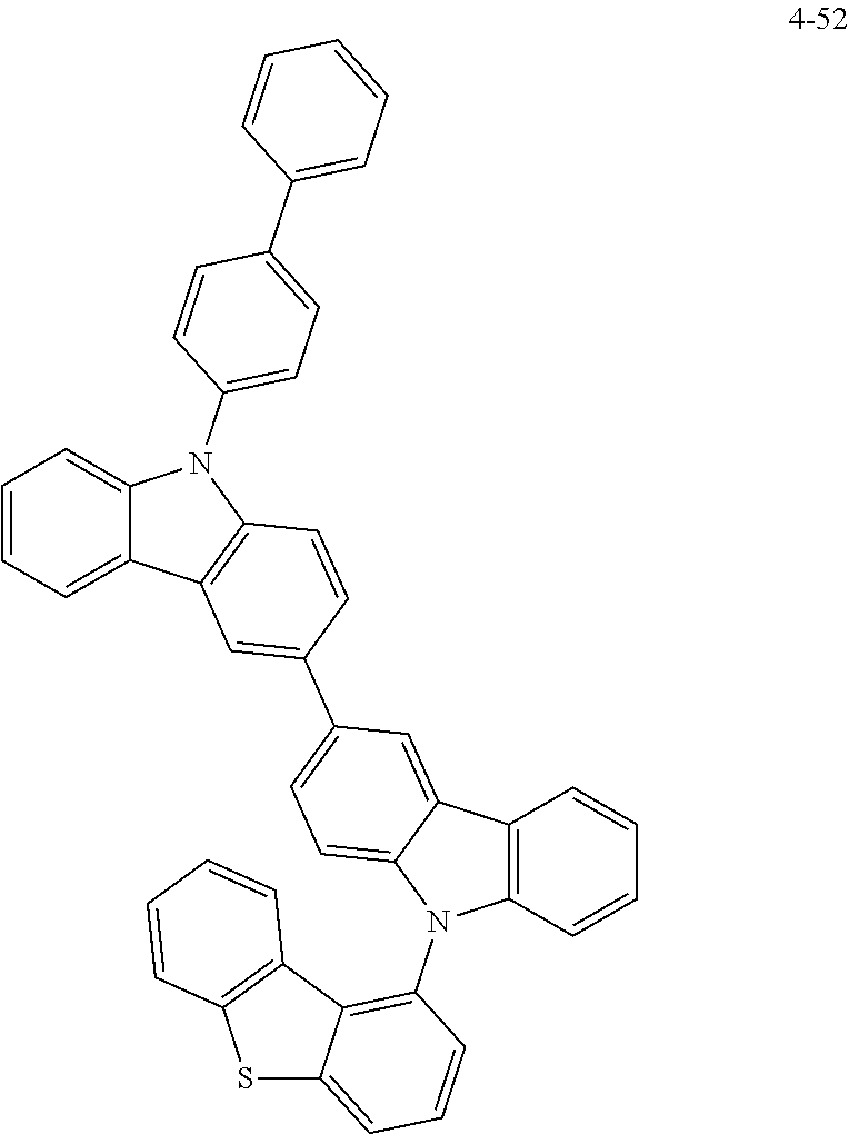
C1=CC=C2C(=C1)N(C1=CC=C(C3=CC=CC=C3)C=C1)C1=C2C=C(C2=CC=C3C(=C2)C2=C(N3C3=C4C(=CC=C3)SC3=C4C=CC=C3)C=CC=C2)C=C1
